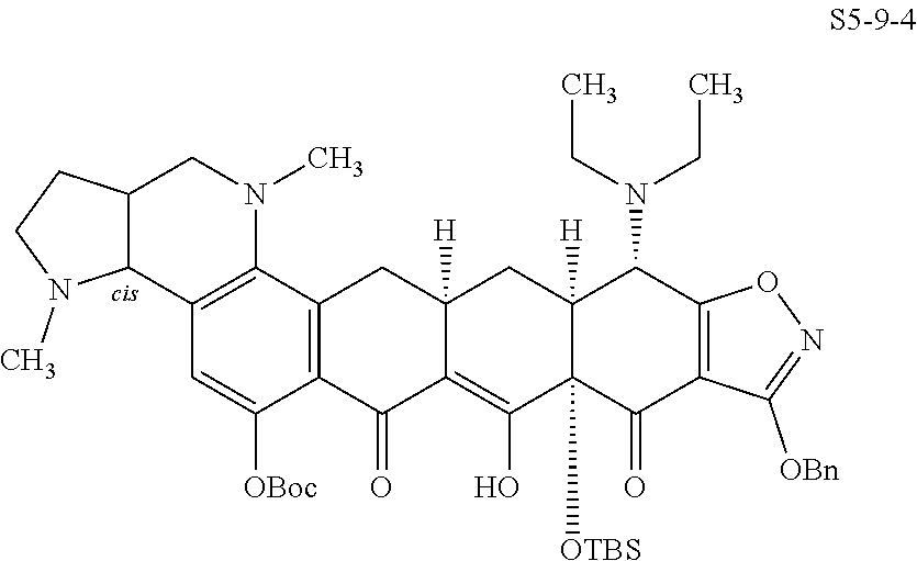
C12([H])C([OTBS])(C(=O)C3=C(C1N(CC)CC)ON=C3[OBn])C(O)=C1C([H])(C2)CC2=C(C1=O)C([OBoc])=CC1=C2N(C)CC2C1N(C)CC2
